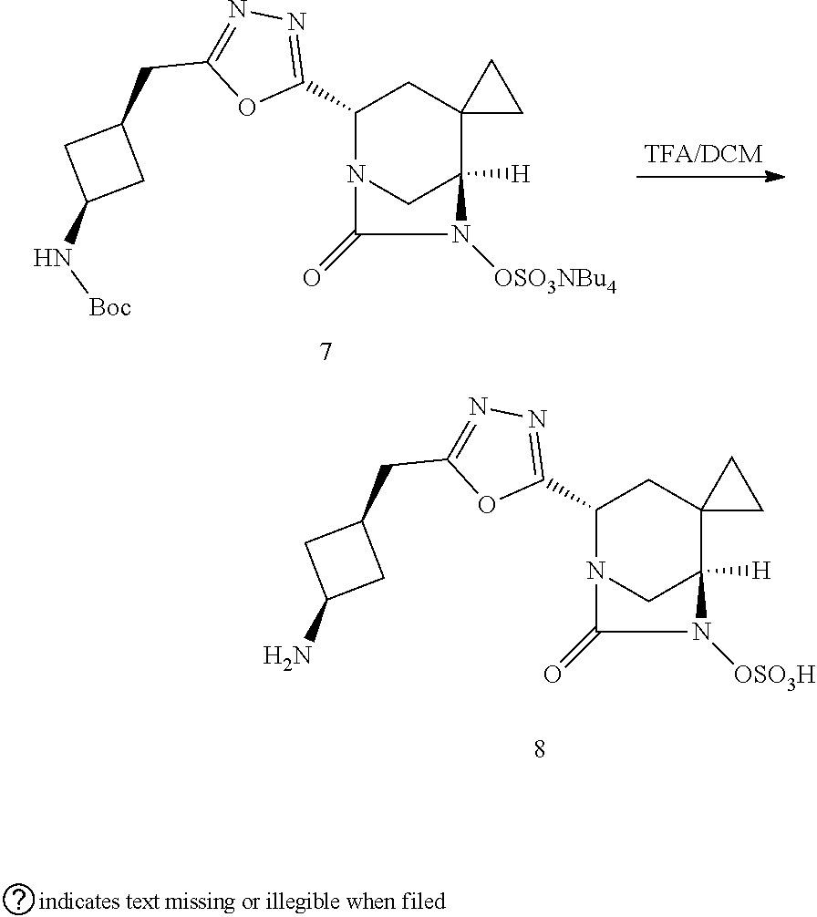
C1(C2N3CC([H])(C4(C2)CC4)N([OSO3H])C3=O)=NN=C(CC2CC(N)C2)O1.C1(C2N3CC([H])(C4(C2)CC4)N([OSO3NBu4])C3=O)=NN=C(CC2CC(N[Boc])C2)O1
